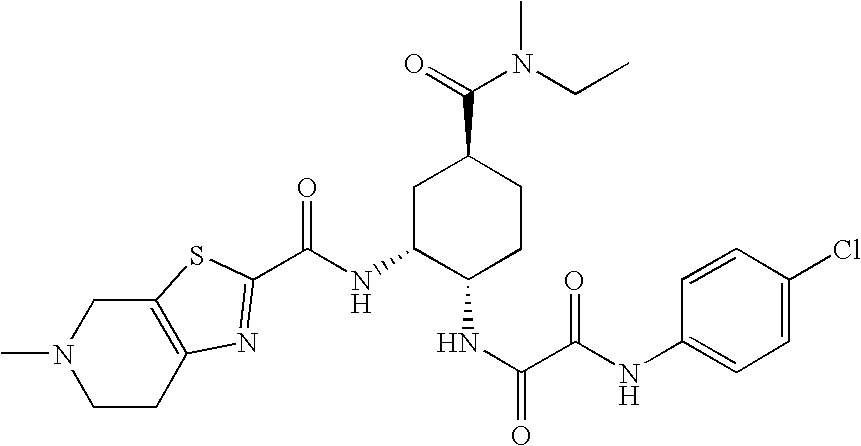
CN1CCC2=C(C1)SC(C(NC1C(NC(=O)C(NC3=CC=C(Cl)C=C3)=O)CCC(C(=O)N(C)CC)C1)=O)=N2
